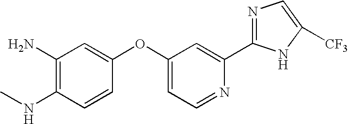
C1(N)=C(NC)C=CC(OC2=CC=NC(C3=NC=C([CF3])N3)=C2)=C1
